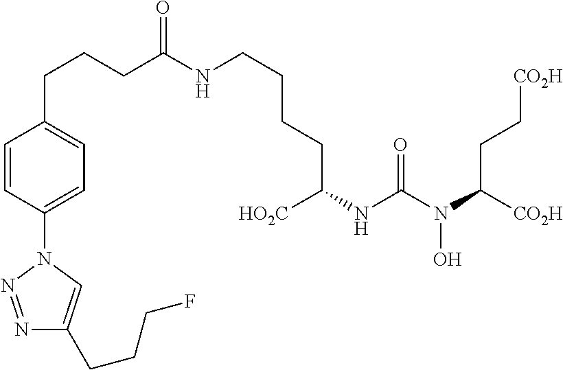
C(CCC(NCCCCC([HO2C])NC(N(C([CO2H])CC[CO2H])O)=O)=O)C1=CC=C(N2N=NC(CCCF)=C2)C=C1
